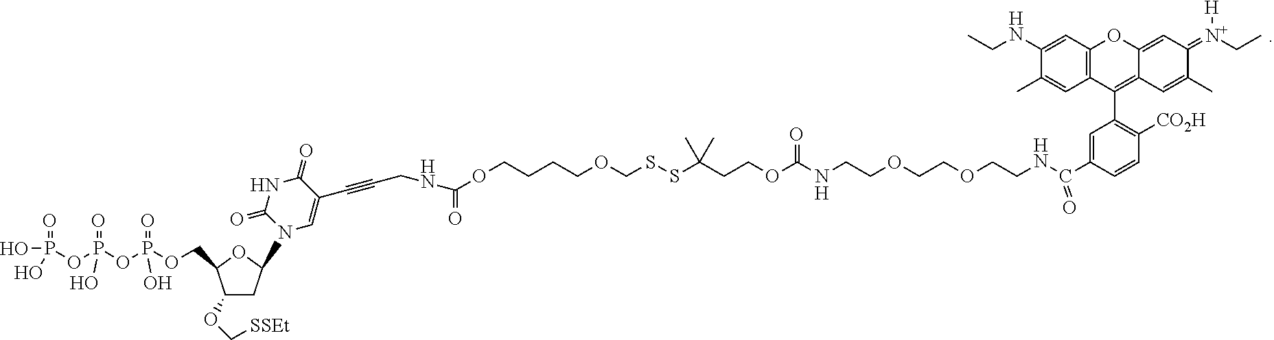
C1(OC[SSEt])CC(N2C=C(C#CCNC(OCCCCOCSSC(CCOC(NCCOCCOCCNC(=O)C3=CC(C4=C5C(=CC(=[N+](CC)[H])C(C)=C5)OC5=C4C=C(C)C(NCC)=C5)=C([CO2H])C=C3)=O)(C)C)=O)C(=O)NC2=O)OC1COP(OP(OP(O)(=O)O)(=O)O)(=O)O
